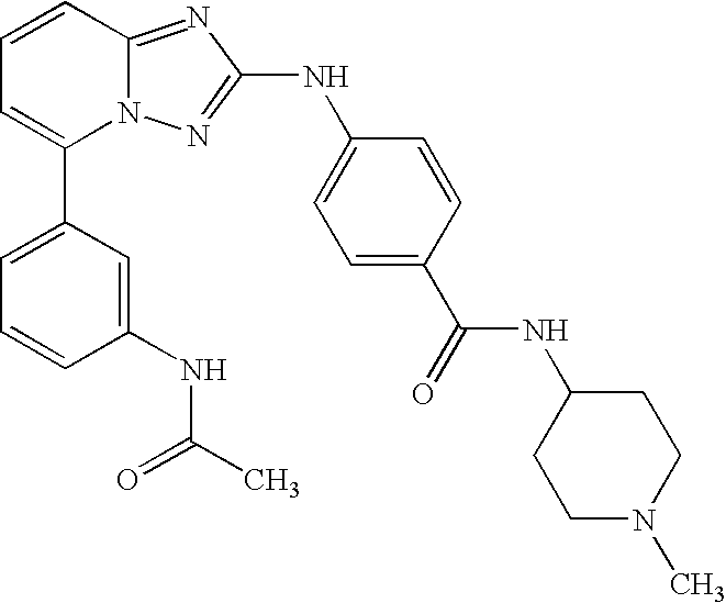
C1(C2=CC=CC3=NC(NC4=CC=C(C(NC5CCN(C)CC5)=O)C=C4)=NN23)=CC=CC(NC(C)=O)=C1
